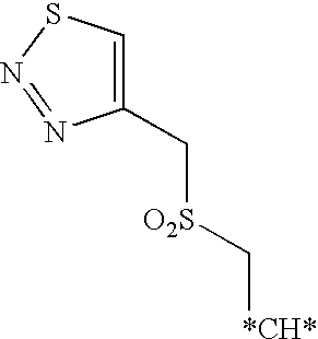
C1(C[O2S]C[*CH*])=CSN=N1
